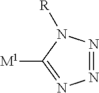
N1=NN([R])C([M1])=N1
